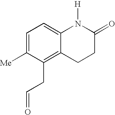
C1=C([Me])C(CC=O)=C2C(=C1)N([H])C(=O)CC2
